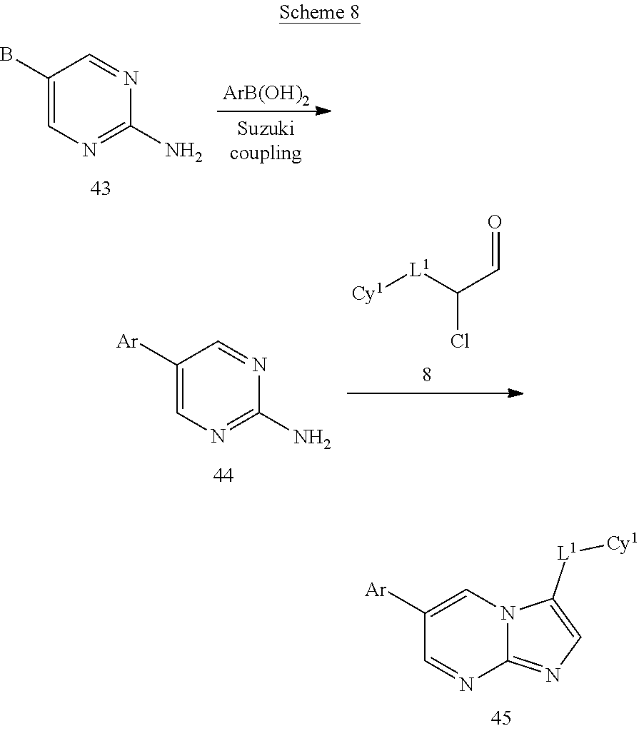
[ArB(OH)2].C1(B)=CN=C(N)N=C1.[Cy1][L1]C(C=O)Cl.C1([Ar])=CN=C(N)N=C1.C1([Ar])=CN2C(=NC=C2[L1][Cy1])N=C1
